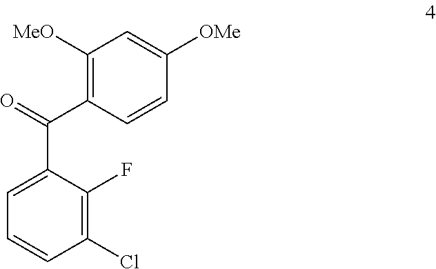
C1=CC=C(C(=O)C2=C([MeO])C=C([OMe])C=C2)C(F)=C1Cl
